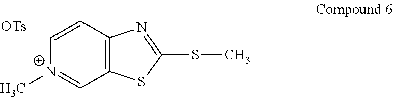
C1=C[N+](C)=CC2=C1N=C(SC)S2
